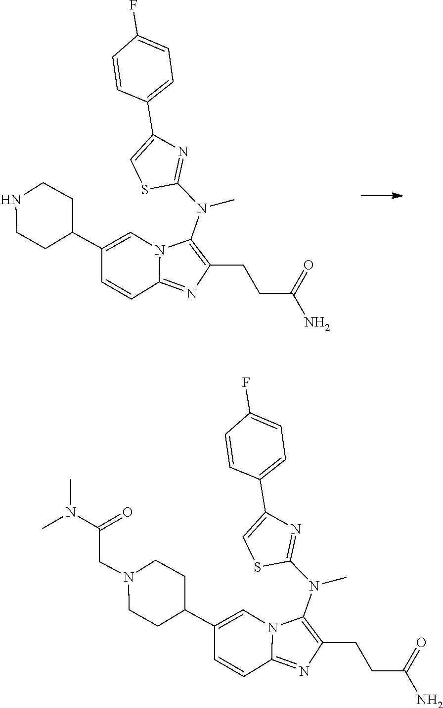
C1(CCC(=O)N)=C(N(C2=NC(C3=CC=C(F)C=C3)=CS2)C)N2C(=N1)C=CC(C1CCNCC1)=C2.C1(CCC(=O)N)=C(N(C2=NC(C3=CC=C(F)C=C3)=CS2)C)N2C(=N1)C=CC(C1CCN(CC(N(C)C)=O)CC1)=C2
